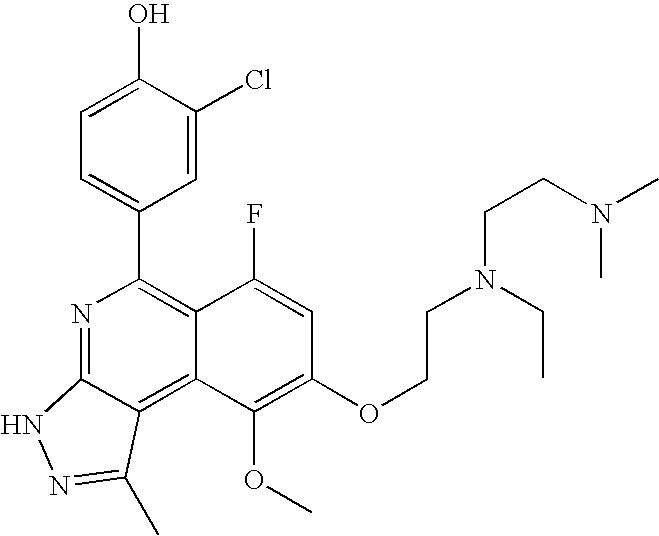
N1=C2C(=C3C(=C1C1=CC=C(O)C(Cl)=C1)C(F)=CC(OCCN(CC)CCN(C)C)=C3OC)C(C)=NN2
